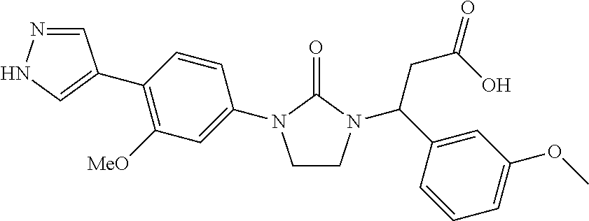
C1CN(C(C2=CC(OC)=CC=C2)CC(O)=O)C(=O)N1C1=CC([MeO])=C(C2=CNN=C2)C=C1
